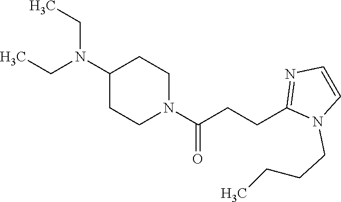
C1(N(CC)CC)CCN(C(CCC2=NC=CN2CCCC)=O)CC1
